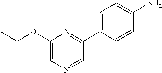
NC1=CC=C(C2=NC(OCC)=CN=C2)C=C1
